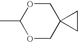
C1(C)OCC2(CO1)CC2
